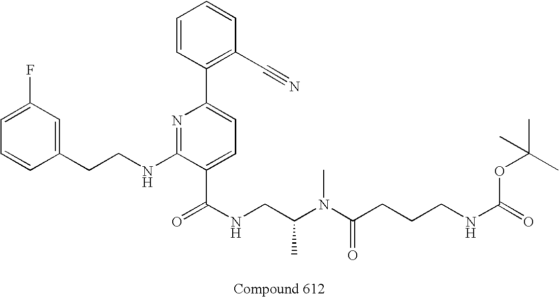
C1=CC(CCNC2=NC(C3=C(C#N)C=CC=C3)=CC=C2C(NCC(N(C(CCCNC(=O)OC(C)(C)C)=O)C)C)=O)=CC(F)=C1
